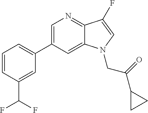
C1=C(C2=CC=CC(C(F)F)=C2)C=C2C(=N1)C(F)=CN2CC(=O)C1CC1
